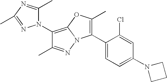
C1(C2=C(C)OC3=C(N4C(C)=NC(C)=N4)C(C)=NN23)=CC=C(N2CCC2)C=C1Cl
